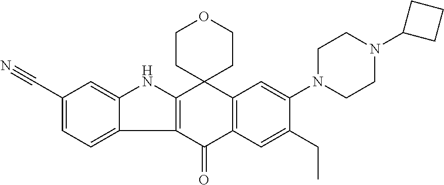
C12=C(C(=O)C3=C(C=C(N4CCN(C5CCC5)CC4)C(CC)=C3)C13CCOCC3)C1=CC=C(C#N)C=C1N2
